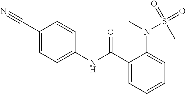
C1=CC=C(N(S(=O)(C)=O)C)C(C(=O)NC2=CC=C(C#N)C=C2)=C1
